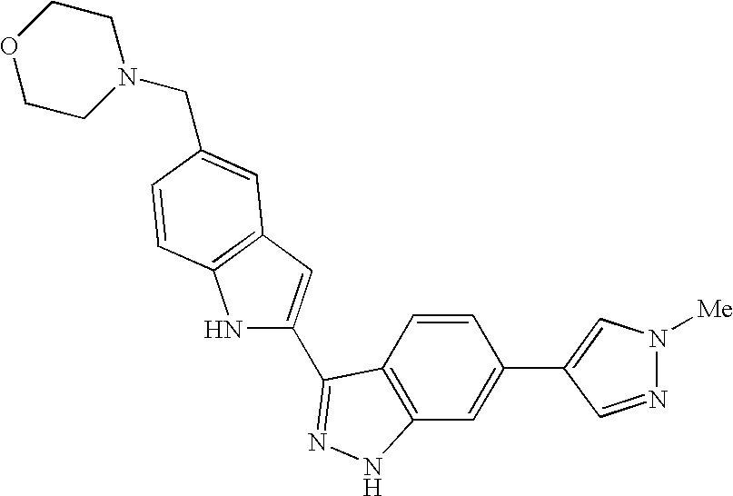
C1=CC2=C(C=C1C1=CN([Me])N=C1)NN=C2C1=CC2=C(N1)C=CC(CN1CCOCC1)=C2
